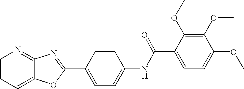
C1=CC=C2C(=N1)N=C(C1=CC=C(NC(C3=CC=C(OC)C(OC)=C3OC)=O)C=C1)O2
